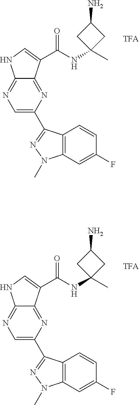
C1=C(C2=NN(C)C3=C2C=CC(F)=C3)N=C2C(=N1)NC=C2C(NC1(C)CC(N)C1)=O.C1=C(C2=NN(C)C3=C2C=CC(F)=C3)N=C2C(=N1)NC=C2C(NC1(C)CC(N)C1)=O
